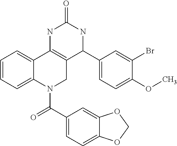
C1=CC=C2C(=C1)C1=C(CN2C(C2=CC=C3C(=C2)OCO3)=O)C(C2=CC=C(OC)C(Br)=C2)NC(=O)N1
